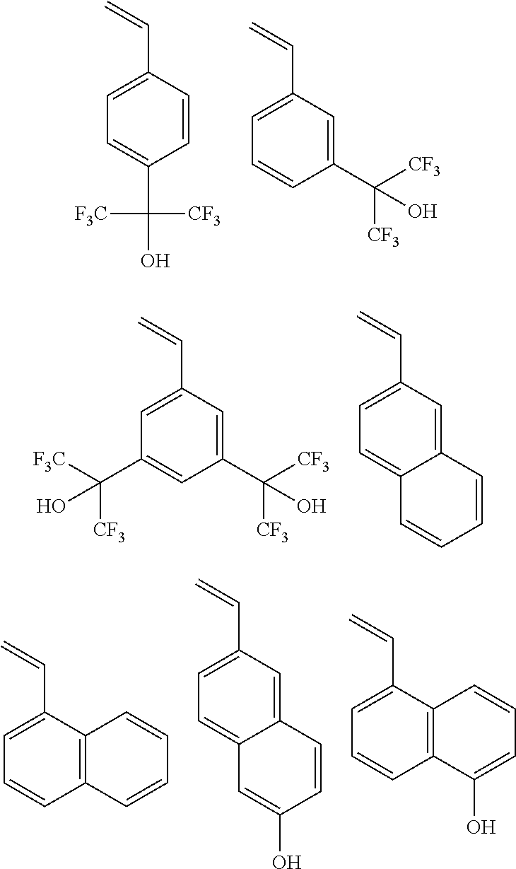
C1=CC(C=C)=CC=C1C(O)([CF3])[F3C].C1(C([CF3])([CF3])O)=CC(C=C)=CC=C1.C1(C([CF3])([CF3])O)=CC(C=C)=CC(C([F3C])([CF3])O)=C1.C12=CC(C=C)=CC=C1C=CC=C2.C12=C(C(C=C)=CC=C1)C=CC=C2.C12=CC(C=C)=CC=C1C=C(O)C=C2.C12=C(C(C=C)=CC=C1)C=CC=C2O
